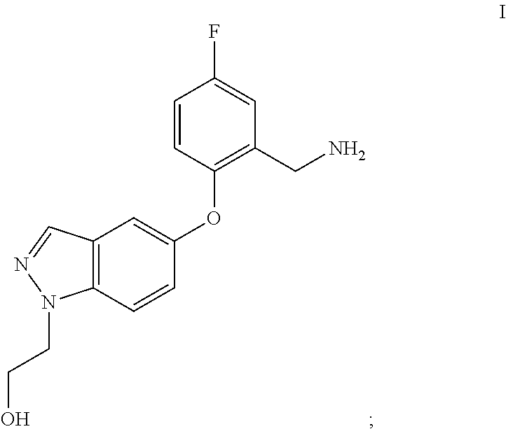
C1(CN)=C(OC2=CC3=C(C=C2)N(CCO)N=C3)C=CC(F)=C1
